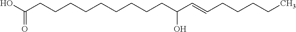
C(CCCCCCC(C=CCCCCC)O)CCC(O)=O
